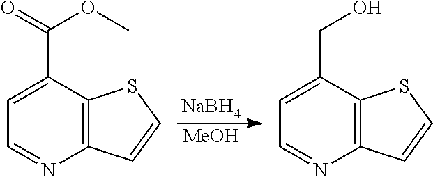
C1=C(CO)C2=C(N=C1)C=CS2.C1=C(C(OC)=O)C2=C(N=C1)C=CS2.[NaBH4].[MeOH]
